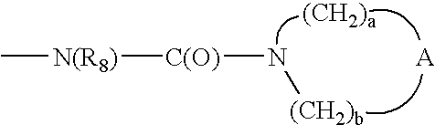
C[N(R8)][C(O)]N[(CH2)b].[(CH2)a]
